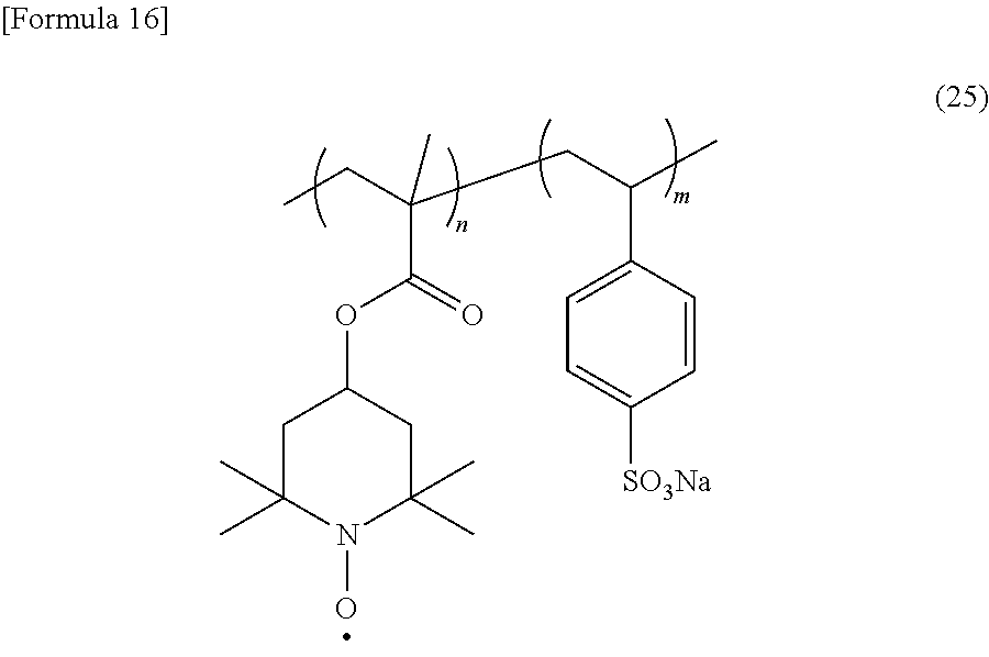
C(C(C)C1=CC=C([SO3Na])C=C1)C(C(OC1CC(C)(C)N(O)C(C)(C)C1)=O)(CC)C
